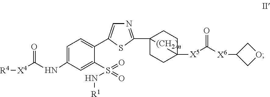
[R4][X4]C(=O)NC1=CC=C(C2=CN=C(C34CCC([X5]C([X6]C5COC5)=O)(CC3)[(CH2)n]4)S2)C(S(N[R1])(=O)=O)=C1
